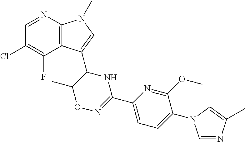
C1=NC2=C(C(F)=C1Cl)C(C1NC(C3=CC=C(N4C=NC(C)=C4)C(OC)=N3)=NOC1C)=CN2C
